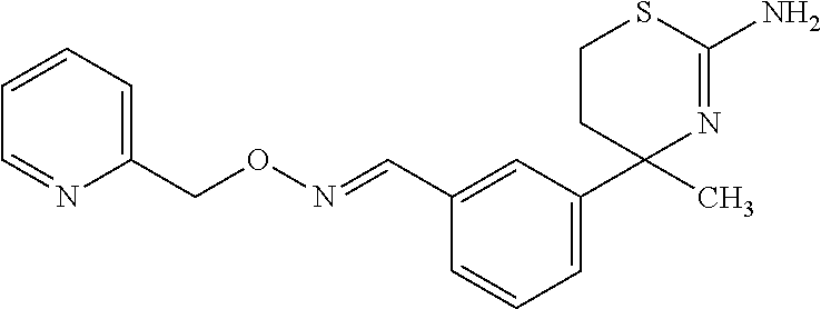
C1(CON=CC2=CC(C3(C)N=C(N)SCC3)=CC=C2)=CC=CC=N1
